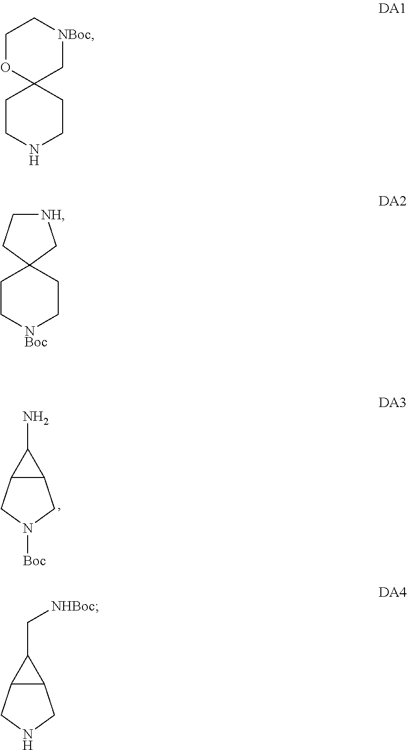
N1([Boc])CC2C(C1)C2N.C1OC2(C[NBoc]C1)CCNCC2.C12(CC[NBoc]CC1)C[NH]CC2.N1CC2C(C1)C2C[NHBoc]
